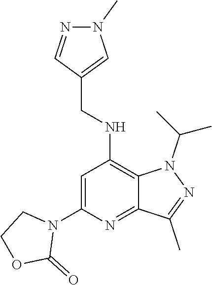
N1(C(C)C)C2=C(NCC3=CN(C)N=C3)C=C(N3C(=O)OCC3)N=C2C(C)=N1
